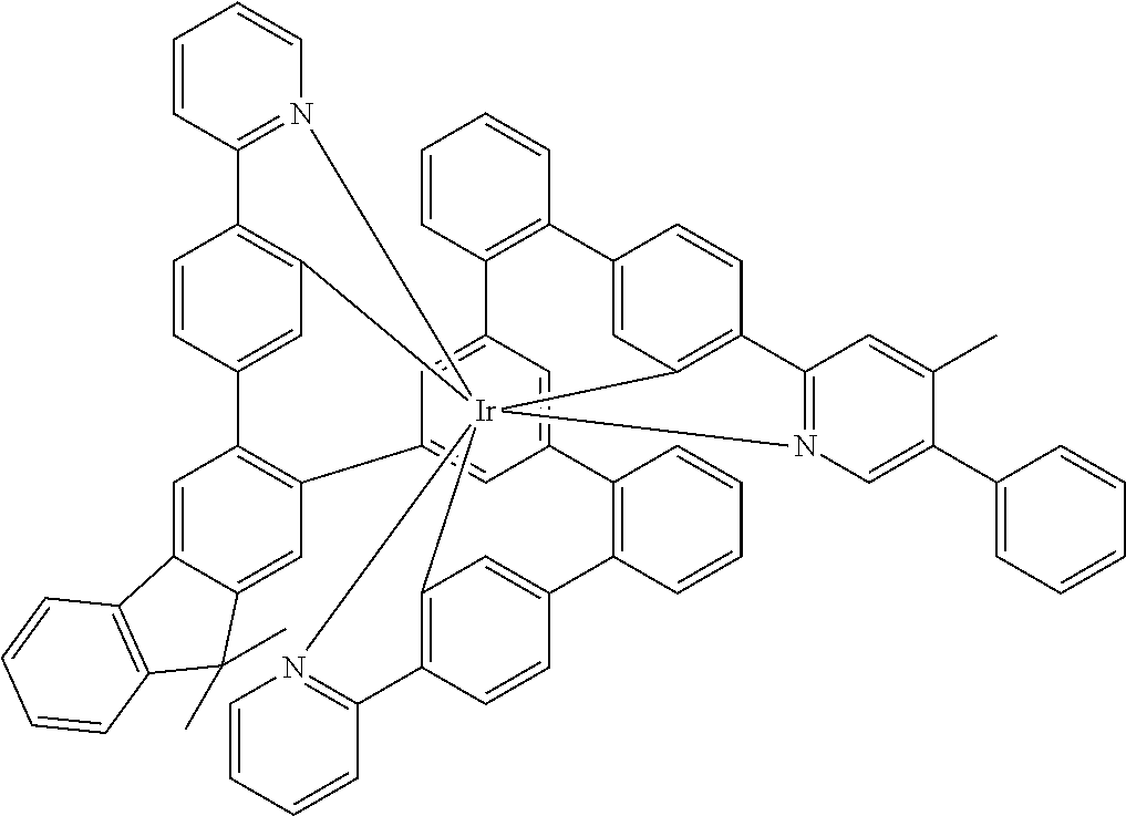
C1=CC2=N(C=C1)[Ir]1345C6=C2C=CC(=C6)C2=C(C=C6C(=C2)C2=C(C6(C)C)C=CC=C2)C2=CC(=CC(=C2)C2=C(C=CC=C2)C2=CC1=C(C=C2)C1=N3C=C(C2=CC=CC=C2)C(C)=C1)C1=C(C=CC=C1)C1=CC4=C(C=C1)C1=N5C=CC=C1
